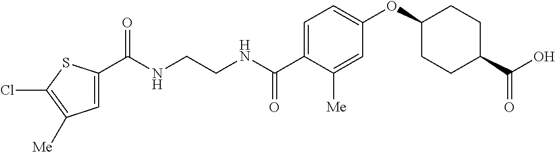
C1=C(C(NCCNC(C2=CC=C(OC3CCC(C(O)=O)CC3)C=C2[Me])=O)=O)SC(Cl)=C1[Me]
